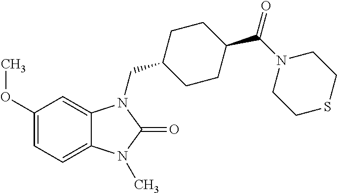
C1(OC)=CC=C2C(=C1)N(CC1CCC(C(N3CCSCC3)=O)CC1)C(=O)N2C
